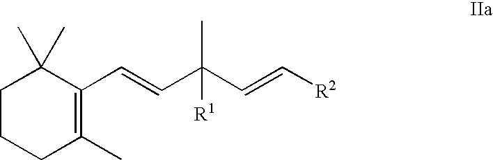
C1CCC(C)=C(C=CC(C=C[R2])(C)[R1])C1(C)C
